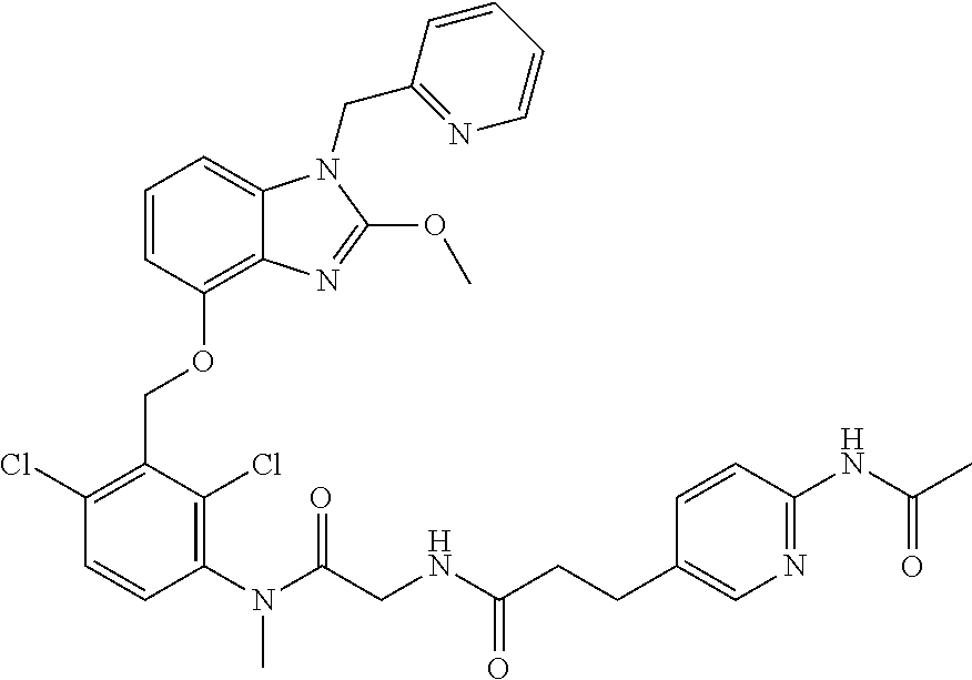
C1=CC(OCC2=C(Cl)C=CC(N(C)C(=O)CNC(CCC3=CN=C(NC(C)=O)C=C3)=O)=C2Cl)=C2C(=C1)N(CC1=NC=CC=C1)C(OC)=N2
